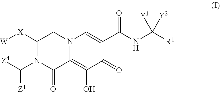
[Y1]C(NC(C1=CN2C(=C(O)C1=O)C(=O)N1C([X][W][Z4]C1[Z1])C2)=O)([Y2])[R1]
